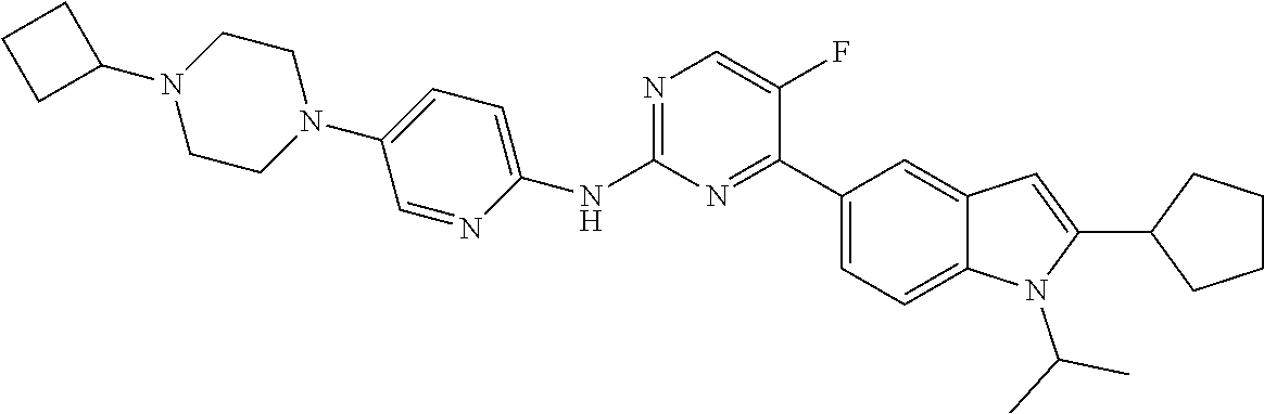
C1(NC2=CC=C(N3CCN(C4CCC4)CC3)C=N2)=NC=C(F)C(C2=CC=C3C(=C2)C=C(C2CCCC2)N3C(C)C)=N1
